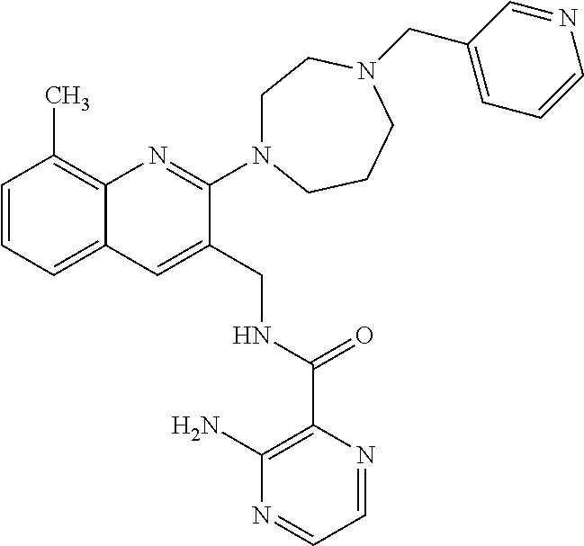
C1=CC=C2C(=C1C)N=C(N1CCN(CC3=CC=CN=C3)CCC1)C(CNC(C1=C(N)N=CC=N1)=O)=C2
